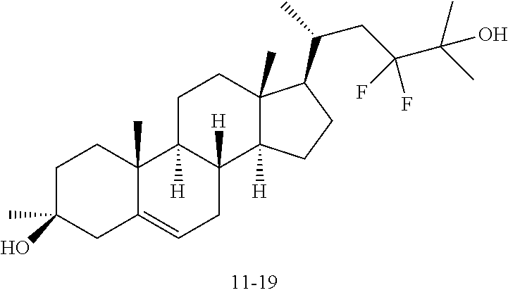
C1C(C)(O)CC2=CCC3([H])C([H])(C2(C)C1)CCC1(C)C3([H])CCC1C(CC(C(C)(C)O)(F)F)C
